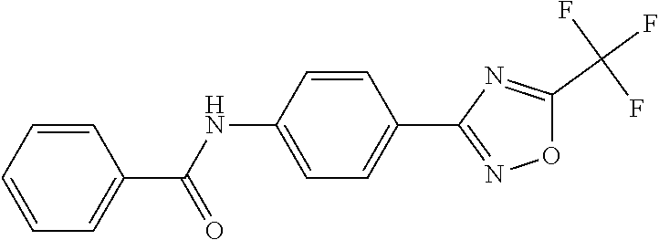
C1=CC=CC(C(NC2=CC=C(C3=NOC(C(F)(F)F)=N3)C=C2)=O)=C1
